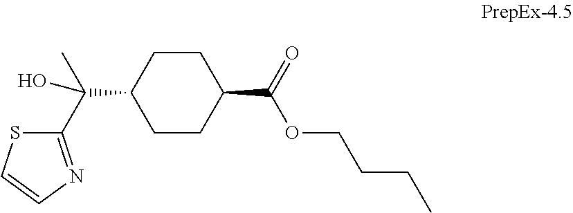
C1CC(C(C)(C2=NC=CS2)O)CCC1C(OCCCC)=O
